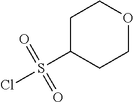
ClS(=O)(=O)C1CCOCC1
